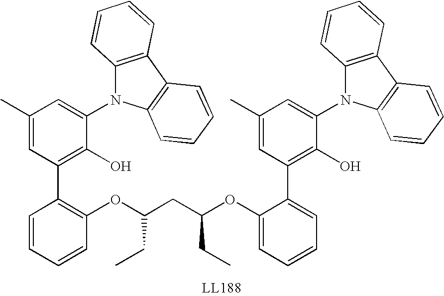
C1=CC=CC(OC(CC(OC2=CC=CC=C2C2=C(O)C(N3C4=C(C5=C3C=CC=C5)C=CC=C4)=CC(C)=C2)CC)CC)=C1C1=C(O)C(N2C3=C(C4=C2C=CC=C4)C=CC=C3)=CC(C)=C1
